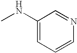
C1(NC)=CC=CN=C1
